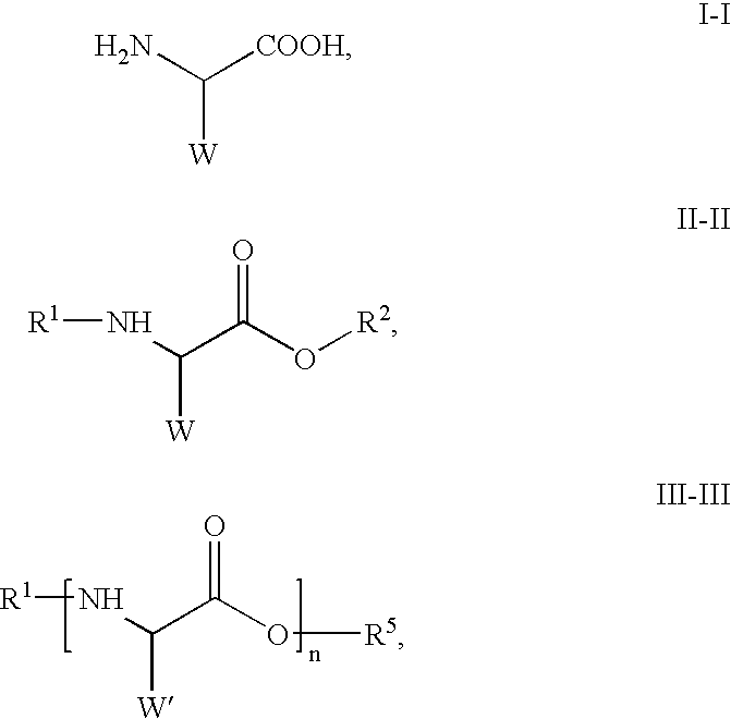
[R1]NC([W])C(O[R5])=O.NC([COOH])[W].[R1]NC([W])C(O[R2])=O
